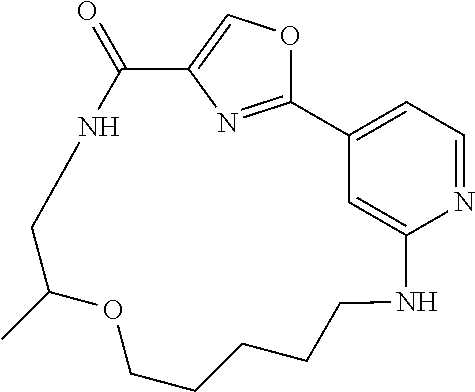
C12=CC=NC(=C1)NCCCCCOC(C)CNC(=O)C1=COC2=N1
